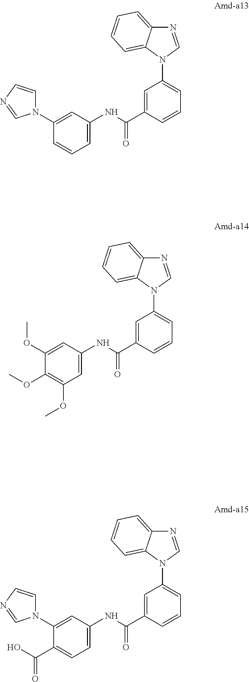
C1(N2C=CN=C2)=CC(NC(C2=CC(N3C=NC4=CC=CC=C34)=CC=C2)=O)=CC=C1.C1(OC)=CC(NC(C2=CC(N3C=NC4=CC=CC=C34)=CC=C2)=O)=CC(OC)=C1OC.C1(N2C=CN=C2)=CC(NC(C2=CC(N3C=NC4=CC=CC=C34)=CC=C2)=O)=CC=C1C(O)=O
